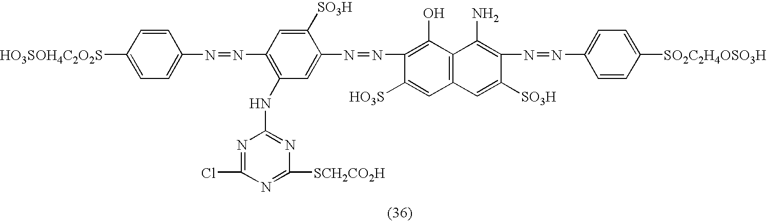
C1=CC([HO3SOH4C2O2S])=CC=C1N=NC1=C(NC2=NC([SCH2CO2H])=NC(Cl)=N2)C=C(N=NC2=C(O)C3=C(C=C2[HO3S])C=C([SO3H])C(N=NC2=CC=C([SO2C2H4OSO3H])C=C2)=C3N)C([SO3H])=C1
